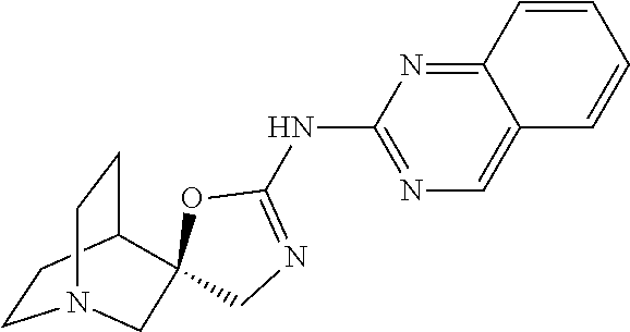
C12=NC(NC3=NCC4(O3)C3CCN(CC3)C4)=NC=C1C=CC=C2
